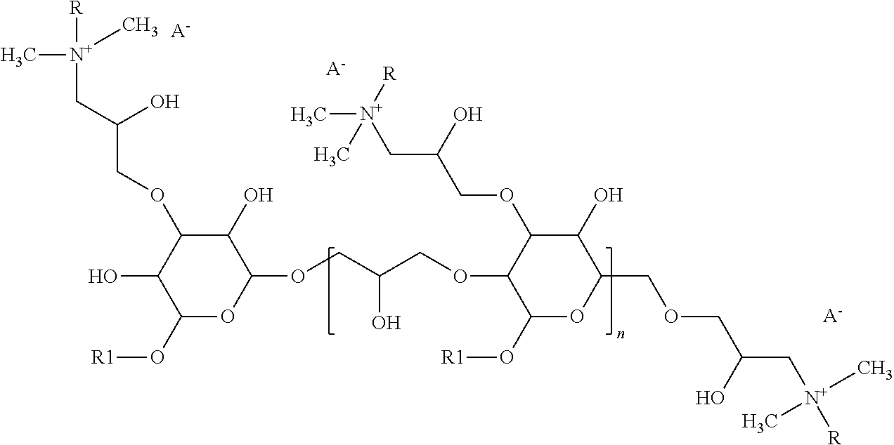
[R][N+](C)(C)CC(O)COC1C(O)C(O[R1])OC(OCC(COC2C(O[R1])OC(COCC(O)C[N+]([R])(C)C)C(O)C2OCC(C[N+](C)([R])C)O)O)C1O.[A-].[A-].[A-]
